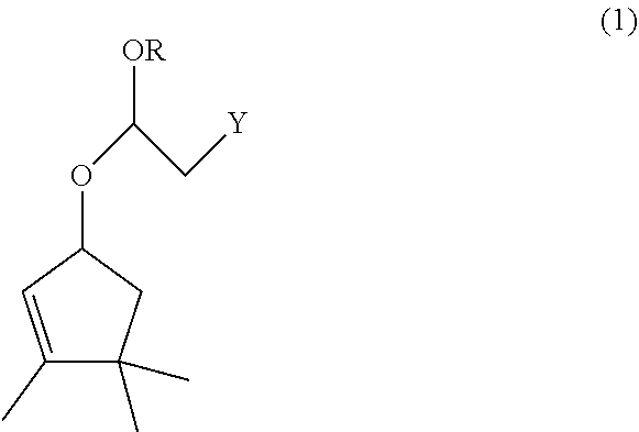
C1(C)(C)C(C)=CC(OC([OR])C[Y])C1
